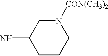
C1CCN([CON(CH3)2])CC1N
